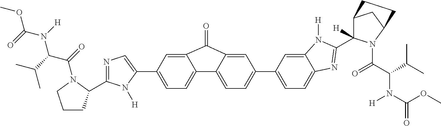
COC(N([H])C(C(C)C)C(=O)N1C(C2=NC=C(C3=CC=C4C(=C3)C(=O)C3=CC(C5=CC=C6C(=C5)N([H])C(C5([H])C7CC(N5C(C(C(C)C)N(C(OC)=O)[H])=O)CC7)=N6)=CC=C43)N2[H])CCC1)=O
